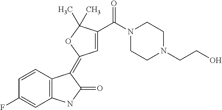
C1=CC(F)=CC2=C1C(=C1C=C(C(N3CCN(CCO)CC3)=O)C(C)(C)O1)C(=O)N2
